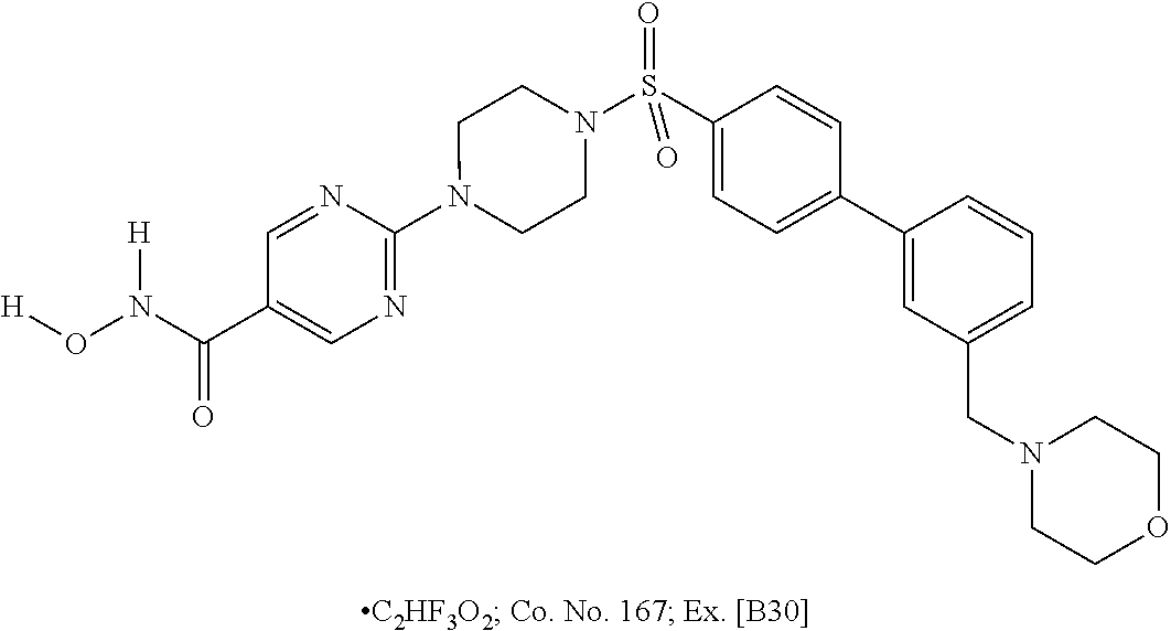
N1(C2=NC=C(C(N(O[H])[H])=O)C=N2)CCN(S(C2=CC=C(C3=CC(CN4CCOCC4)=CC=C3)C=C2)(=O)=O)CC1
